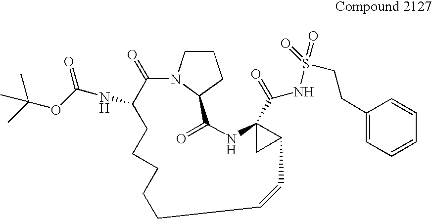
N12C(=O)C(NC(OC(C)(C)C)=O)CCCCCC=CC3C(C(NS(=O)(=O)CCC4=CC=CC=C4)=O)(C3)NC(=O)C1CCC2
